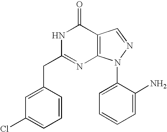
C12=C(N(C3=CC=CC=C3N)N=C1)N=C(CC1=CC(Cl)=CC=C1)NC2=O
